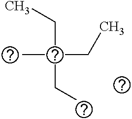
C(C(CC)(CC)C)C
